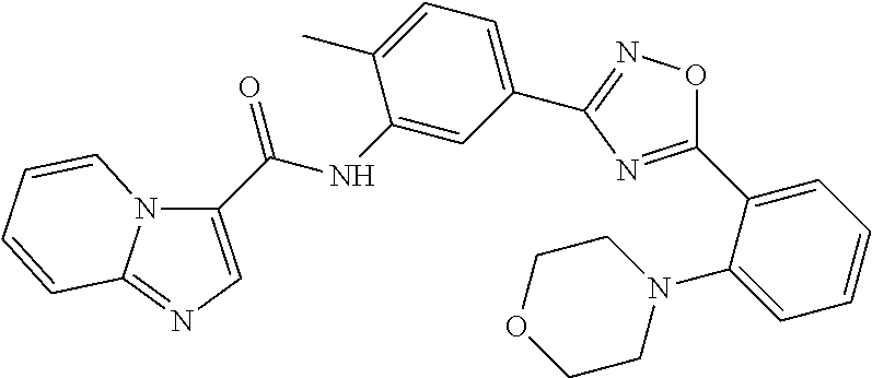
C(NC1=CC(C2=NOC(C3=CC=CC=C3N3CCOCC3)=N2)=CC=C1C)(=O)C1=CN=C2N1C=CC=C2
